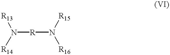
N([R]N([R15])[R16])([R13])[R14]
